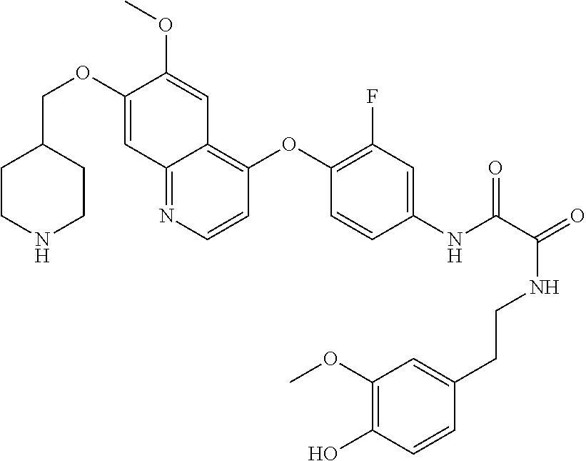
C1CNCCC1COC1=CC2=NC=CC(OC3=C(F)C=C(NC(=O)C(NCCC4=CC(OC)=C(O)C=C4)=O)C=C3)=C2C=C1OC
